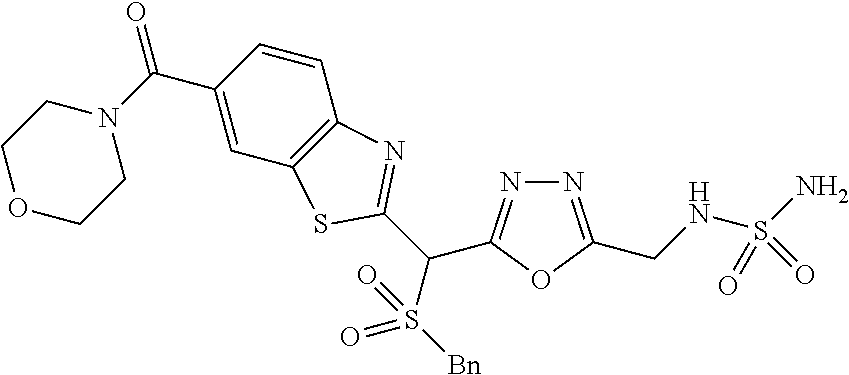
C1N(C(C2=CC3=C(C=C2)N=C(C(S([Bn])(=O)=O)C2=NN=C(CNS(N)(=O)=O)O2)S3)=O)CCOC1
